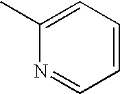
C1=CC=C(C)N=C1
